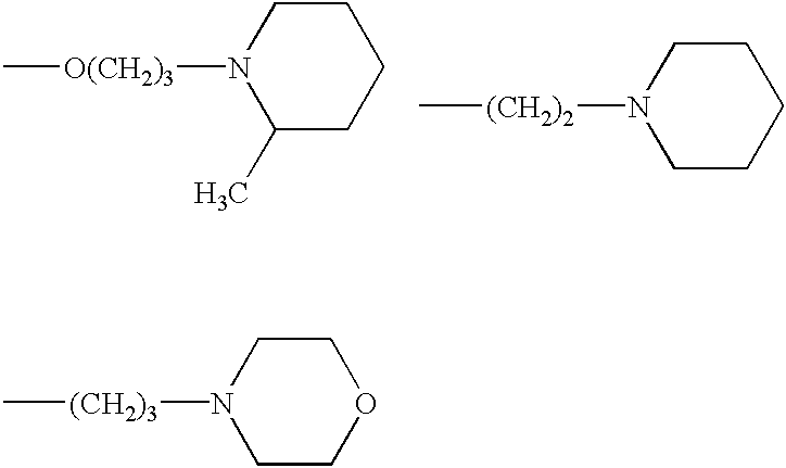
N1([(CH2)3]C)CCOCC1.N1([O(CH2)3]C)C(C)CCCC1.N1([(CH2)2]C)CCCCC1
